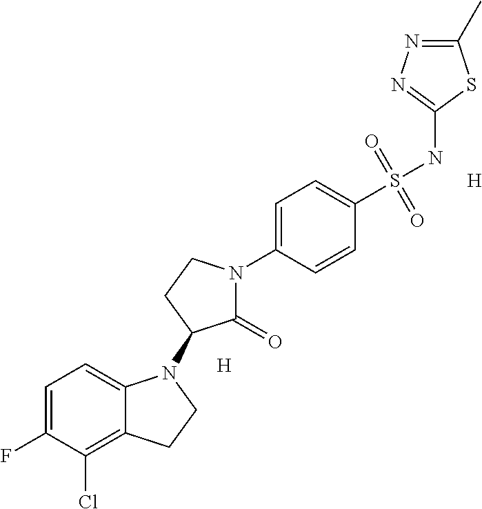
C1=C(F)C(Cl)=C2C(=C1)N(C1C(=O)N(C3=CC=C(S(NC4=NN=C(C)S4)(=O)=O)C=C3)CC1)CC2.[H].[H]
